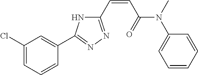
C1(Cl)=CC=CC(C2=NN=C(C=CC(=O)N(C3=CC=CC=C3)C)N2)=C1
